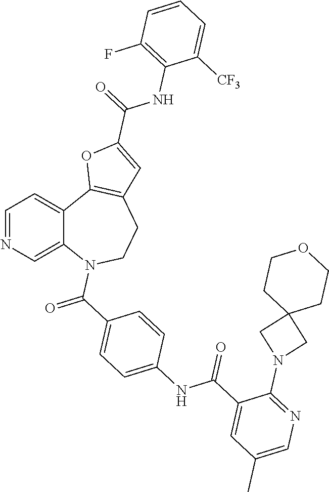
C1=NC=C2C(=C1)C1=C(CCN2C(=O)C2=CC=C(NC(C3=CC(C)=CN=C3N3CC4(C3)CCOCC4)=O)C=C2)C=C(C(=O)NC2=C(F)C=CC=C2[CF3])O1
